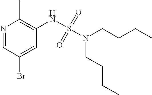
N1=CC(Br)=CC(NS(N(CCCC)CCCC)(=O)=O)=C1C
